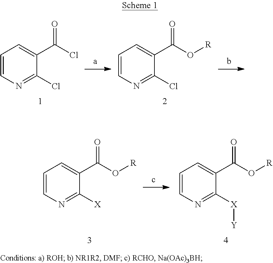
C1=CN=C(Cl)C(C(Cl)=O)=C1.C1=CN=C(Cl)C(C(O[R])=O)=C1.C1=CN=C([X])C(C(O[R])=O)=C1.C1=CN=C([X][Y])C(C(O[R])=O)=C1
